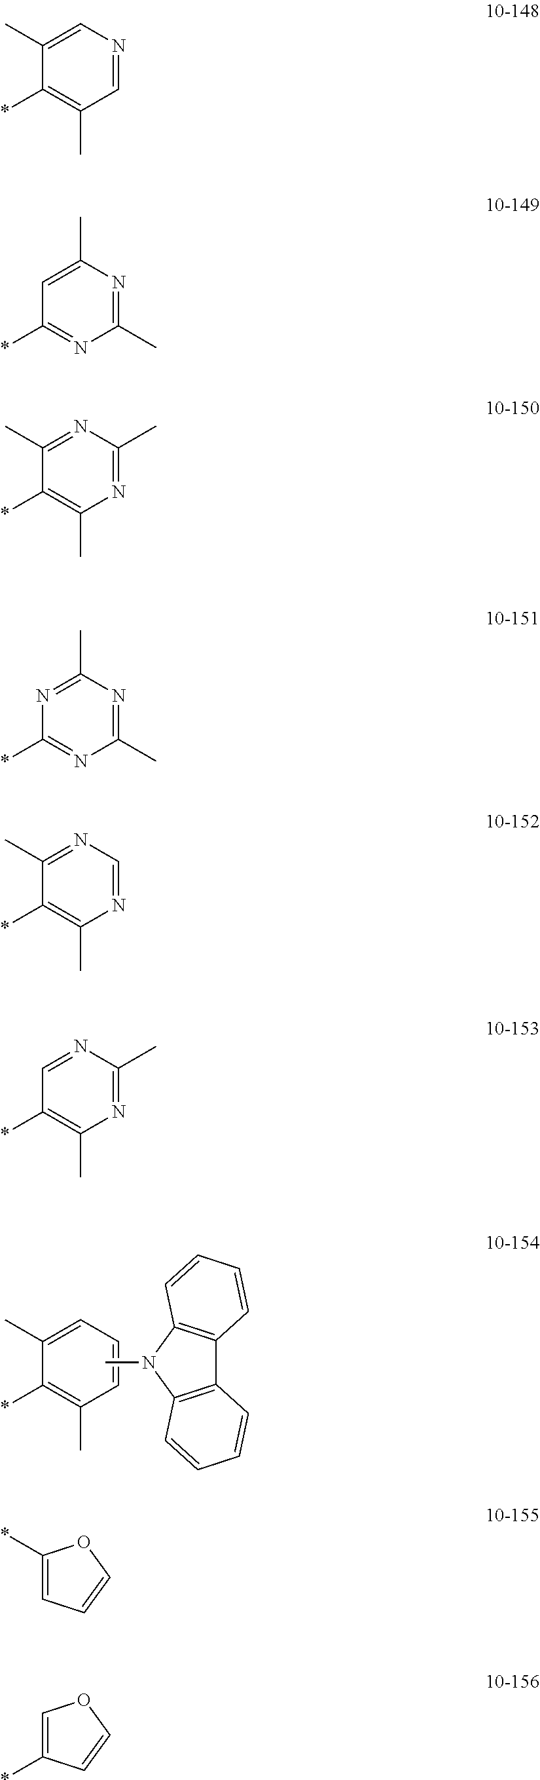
C1(C)=CC=CC(C)=C1*.CN1C2=C(C3=C1C=CC=C3)C=CC=C2.C1(C)=CN=CC(C)=C1*.C1=C(C)N=C(C)N=C1*.C1(C)=NC(C)=NC(C)=C1*.N1=C(C)N=C(C)N=C1*.C1(C)=NC=NC(C)=C1*.C1=NC(C)=NC(C)=C1*.C1(*)=CC=CO1.C1=C(*)C=CO1
